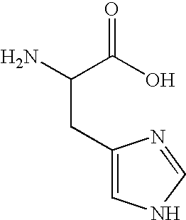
C(C(O)=O)(N)CC1=CNC=N1
